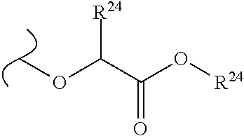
COC(C(O[R24])=O)[R24]
